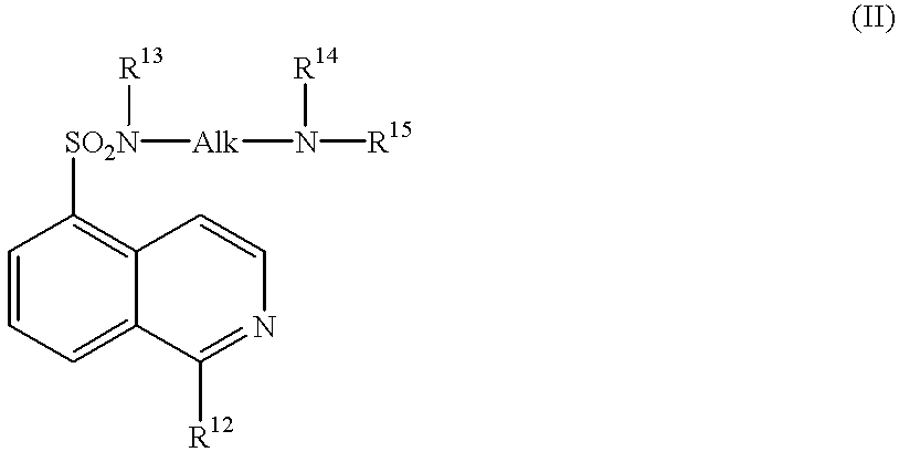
C1=CC=C2C(=C1[SO2N]([R13])[Alk]N([R14])[R15])C=CN=C2[R12]
